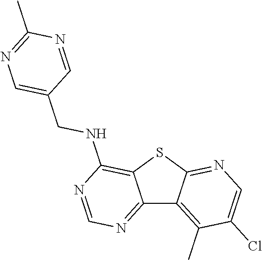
C12=NC=NC(NCC3=CN=C(C)N=C3)=C1SC1=NC=C(Cl)C(C)=C21
